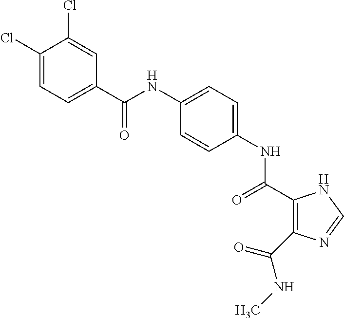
C1=C(Cl)C(Cl)=CC(C(NC2=CC=C(NC(=O)C3=C(C(NC)=O)N=CN3)C=C2)=O)=C1
